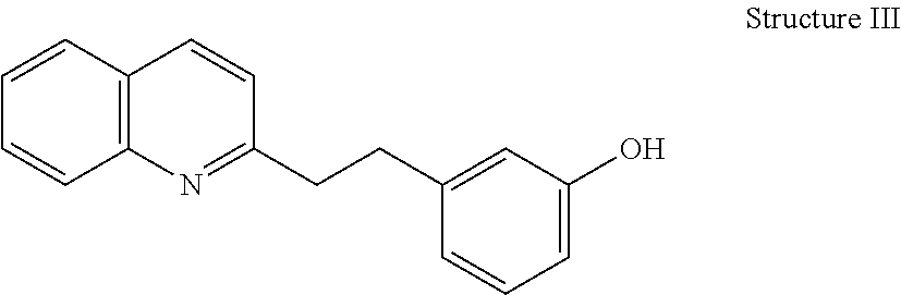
C12=C(C=CC=C1)C=CC(CCC1=CC(O)=CC=C1)=N2
